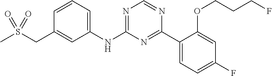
S(CC1=CC(NC2=NC=NC(C3=CC=C(F)C=C3OCCCF)=N2)=CC=C1)(C)(=O)=O
